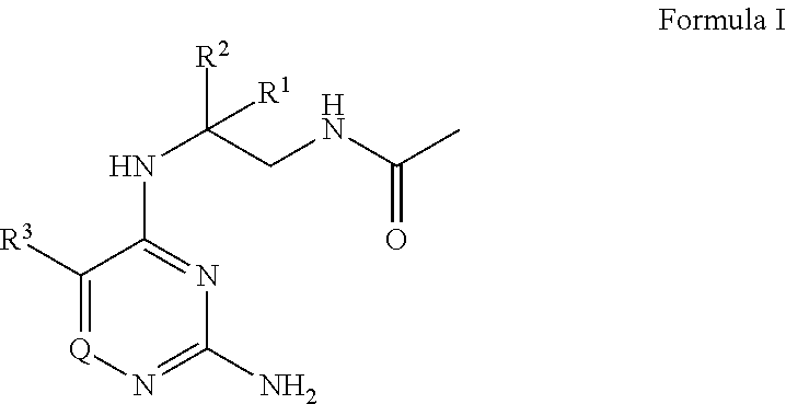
N1=C(NC([R2])([R1])CNC(C)=O)C([R3])=[Q]N=C1N
